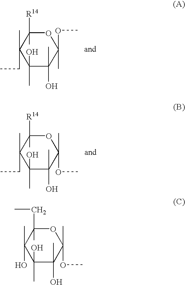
C1(O)(C)C(C)(O)C(OC)(C)OC(C)([R14])C1(CC)C.C1(O)(C)C(C)(O)C(C)(OC)OC(C)([R14])C1(CC)C.C1(O)(C)C(C)(O)C(C)(OC)OC(C)(CC)C1(O)C
